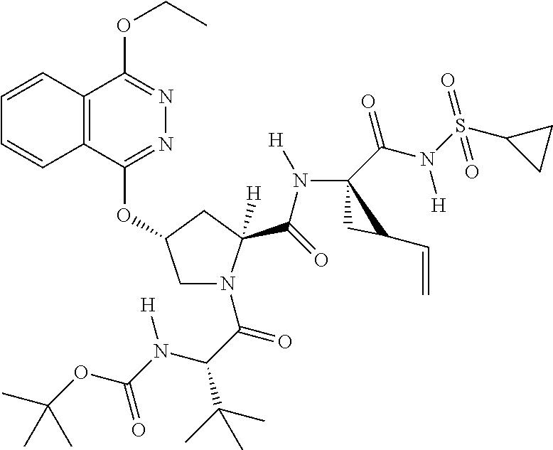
C12=C(C(OC3CN(C(C(C(C)(C)C)N(C(OC(C)(C)C)=O)[H])=O)C(C(=O)N([H])C4(C(N(S(C5CC5)(=O)=O)[H])=O)CC4C=C)([H])C3)=NN=C1OCC)C=CC=C2
